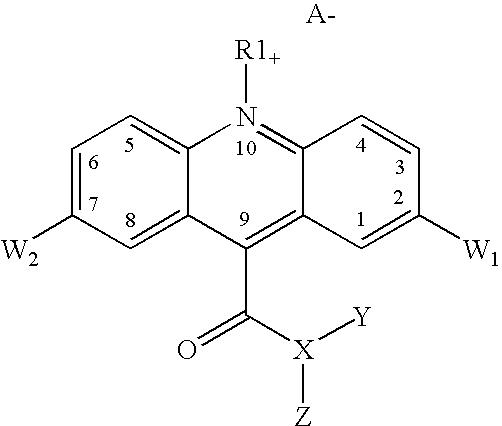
C1=C([W2])C=C2C(=C1)N([R1+])=C1C(=C2C([X]([Y])[Z])=O)C=C([W1])C=C1
